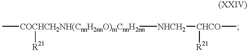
C[COCHCH2NH(CnnH2nnO)mCnnH2nn]([NHCH2][CHCO]([ ])[R21])[R21]
